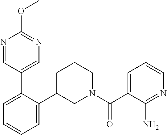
C1=C(C2=CN=C(OC)N=C2)C(C2CN(C(C3=CC=CN=C3N)=O)CCC2)=CC=C1
